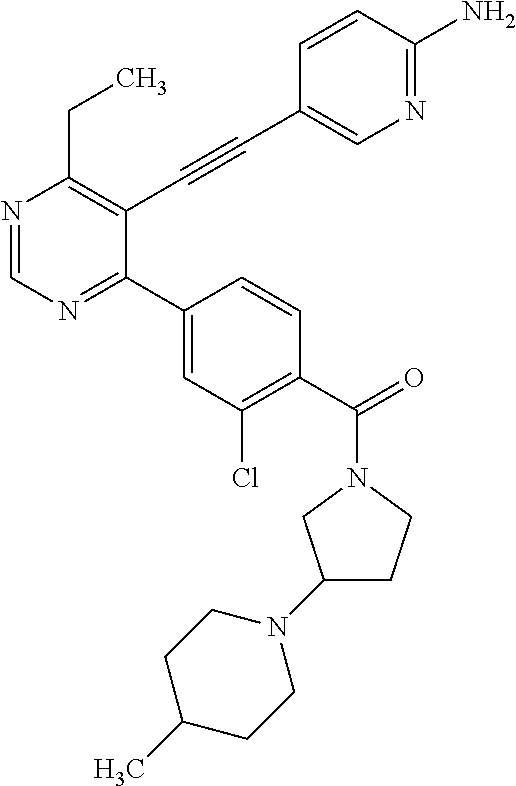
N1=CN=C(C2=CC(Cl)=C(C(=O)N3CCC(N4CCC(C)CC4)C3)C=C2)C(C#CC2=CN=C(N)C=C2)=C1CC
